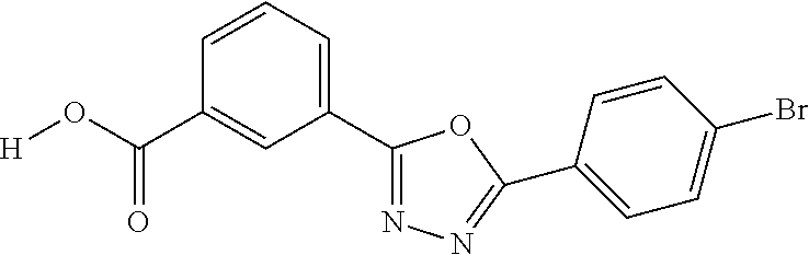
[H]OC(=O)C1=CC(C2=NN=C(C3=CC=C(Br)C=C3)O2)=CC=C1
